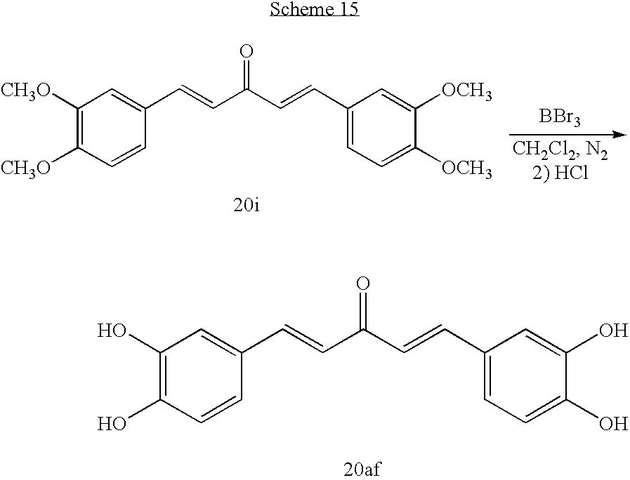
C1([CH3O])=C([CH3O])C=CC(C=CC(C=CC2=CC=C([OCH3])C([OCH3])=C2)=O)=C1.[BBr3].C1(O)=C(O)C=CC(C=CC(C=CC2=CC=C(O)C(O)=C2)=O)=C1
